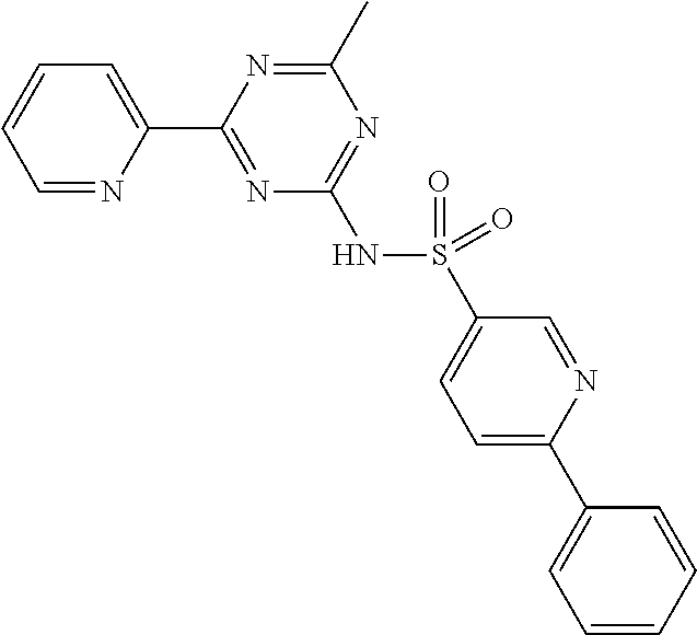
C1=NC(C2=NC(NS(=O)(C3=CC=C(C4=CC=CC=C4)N=C3)=O)=NC(C)=N2)=CC=C1
